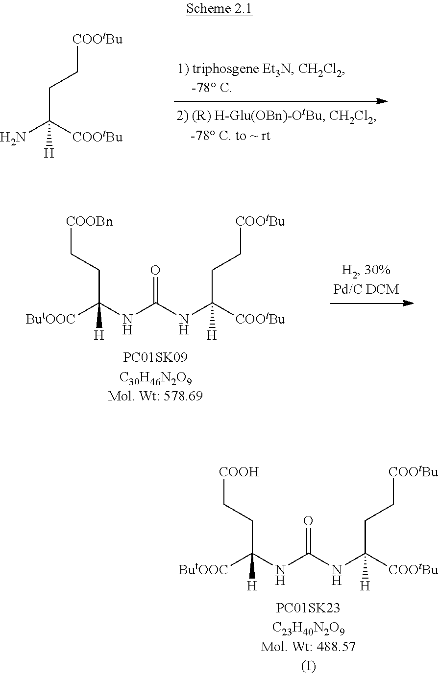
NC([COOtBu])(CC[COOtBu])[H].O=C(NC([COOtBu])(CC[COOtBu])[H])NC([ButOOC])(CC[COOBn])[H].O=C(NC([COOtBu])(CC[COOtBu])[H])NC([ButOOC])(CC[COOH])[H]
